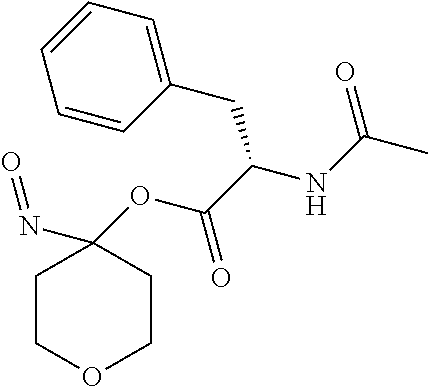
C1COCCC1(N=O)OC(C(NC(C)=O)CC1=CC=CC=C1)=O
